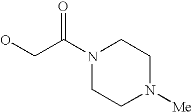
N1(C(CO)=O)CCN([Me])CC1
